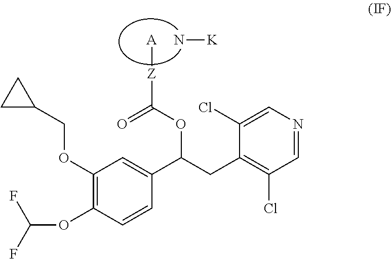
C1(OCC2CC2)=C(OC(F)F)C=CC(C(CC2=C(Cl)C=NC=C2Cl)OC([Z][A])=O)=C1.N[K]
